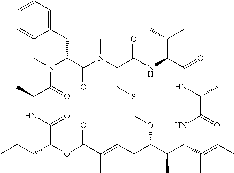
C1=CC=C(CC2C(=O)N(C)CC(=O)NC(C(C)CC)C(=O)NC(C)C(=O)NC(C(C)=CC)C(C)C(OCSC)CC=C(C)C(=O)OC(CC(C)C)C(=O)NC(C)C(=O)N2C)C=C1
